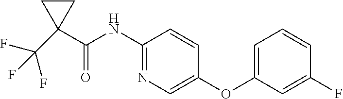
C1(NC(C2(C(F)(F)F)CC2)=O)=NC=C(OC2=CC=CC(F)=C2)C=C1
